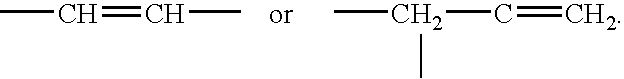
CC=CC.CC(C=C)C
